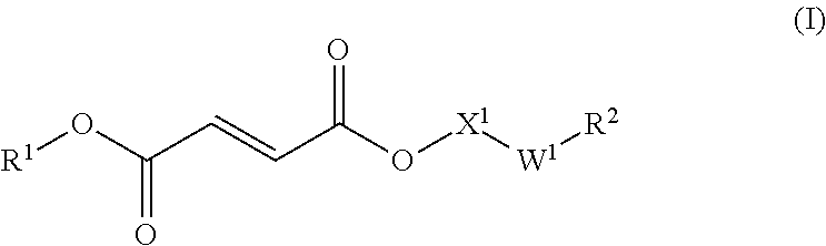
[R1]OC(C=CC(O[X1][W1][R2])=O)=O
